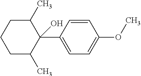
C1C(C)C(C2=CC=C(OC)C=C2)(O)C(C)CC1
